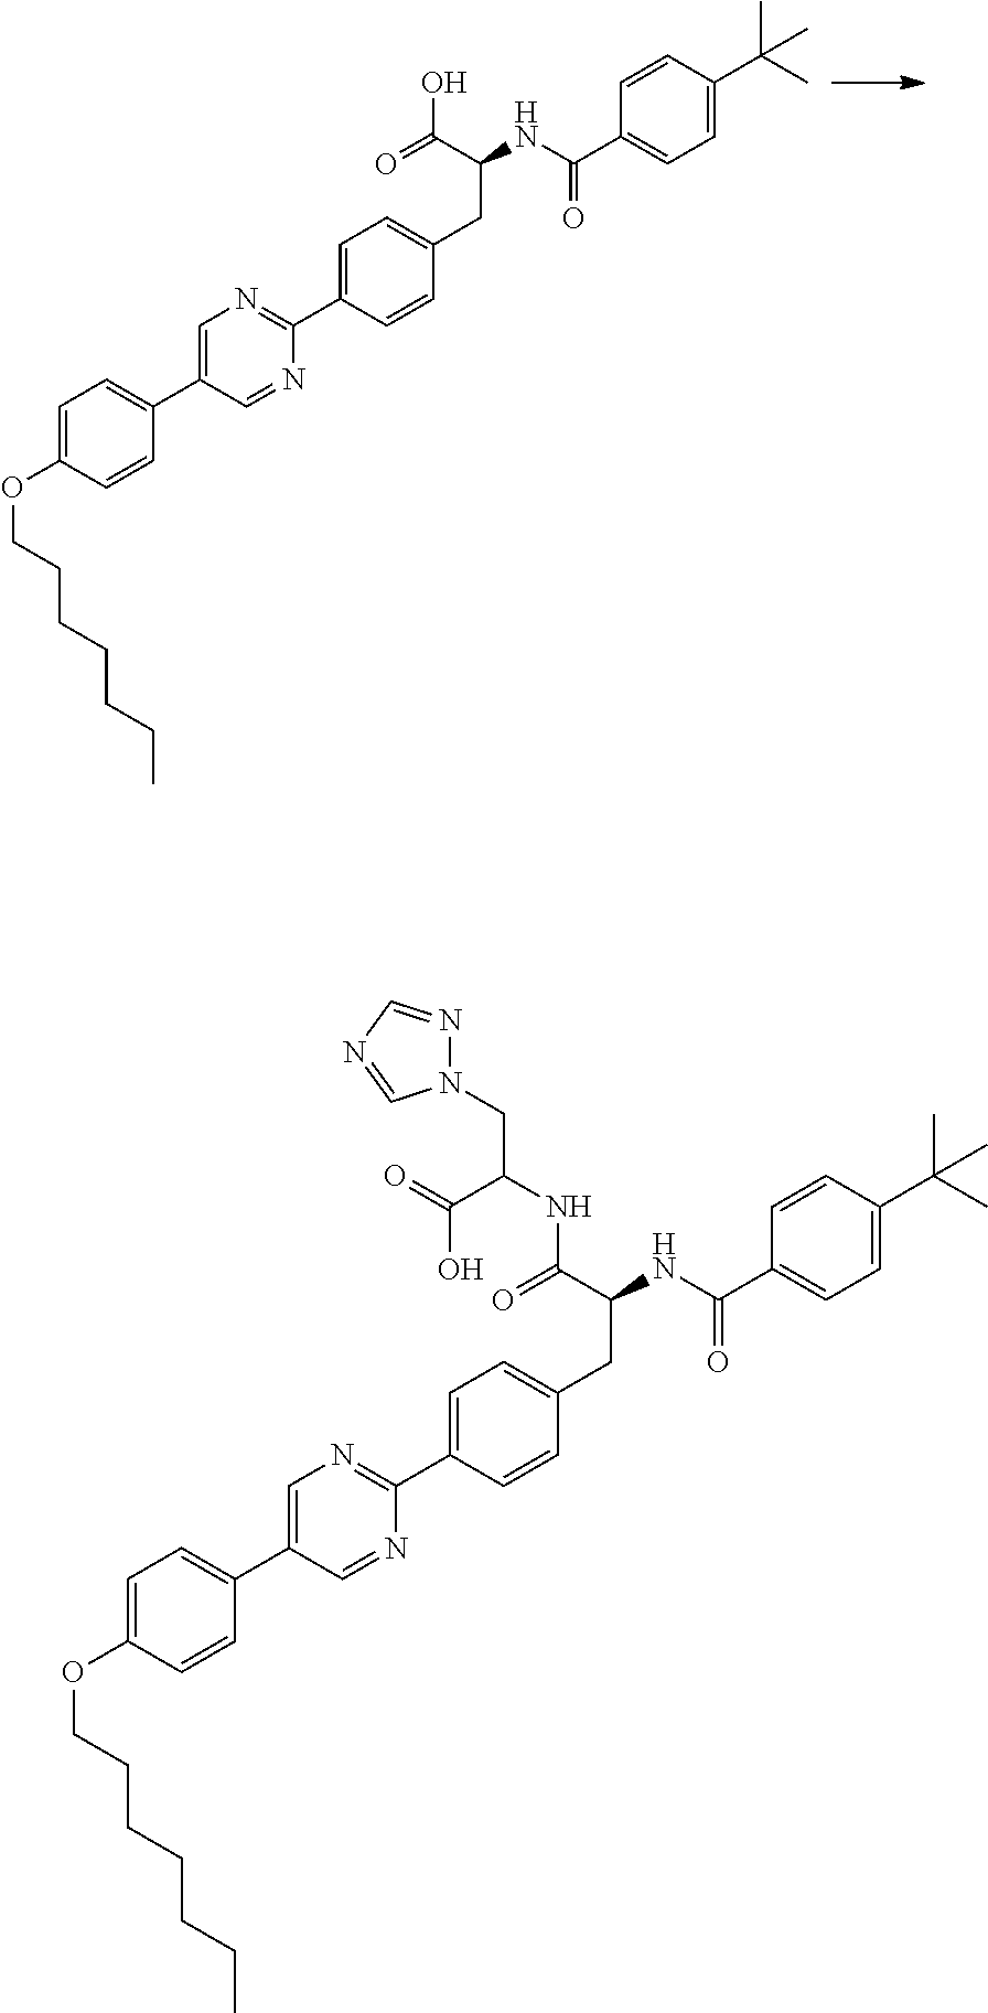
C1=C(C2=NC=C(C3=CC=C(OCCCCCCC)C=C3)C=N2)C=CC(CC(NC(C2=CC=C(C(C)(C)C)C=C2)=O)C(=O)O)=C1.C1=C(C2=NC=C(C3=CC=C(OCCCCCCC)C=C3)C=N2)C=CC(CC(NC(C2=CC=C(C(C)(C)C)C=C2)=O)C(=O)NC(CN2N=CN=C2)C(O)=O)=C1
